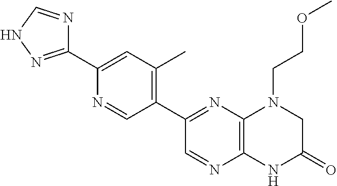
C12=C(N=C(C3=C(C)C=C(C4=NNC=N4)N=C3)C=N1)N(CCOC)CC(=O)N2
